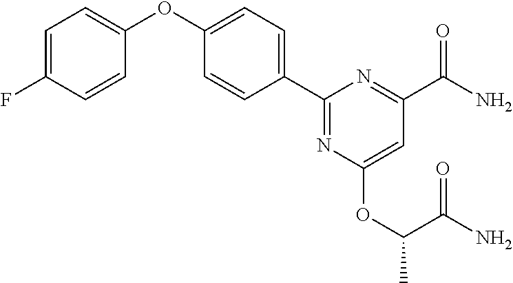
C1=C(F)C=CC(OC2=CC=C(C3=NC(OC(C)C(N)=O)=CC(C(N)=O)=N3)C=C2)=C1
